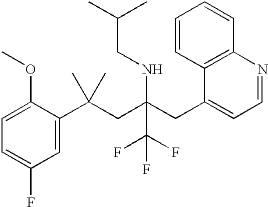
C1(C(CC(CC2=CC=NC3=C2C=CC=C3)(NCC(C)C)C(F)(F)F)(C)C)=CC(F)=CC=C1OC
